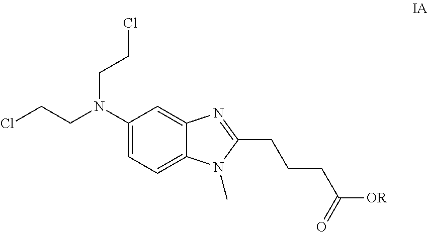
C1(N(CCCl)CCCl)=CC=C2C(=C1)N=C(CCCC([OR])=O)N2C
